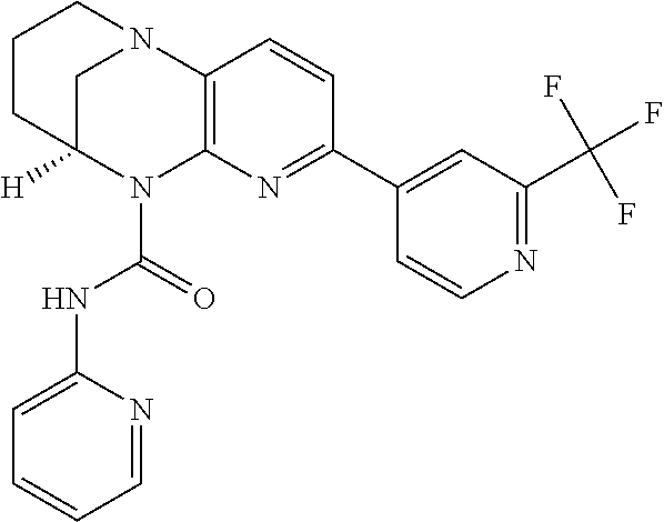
C1C2([H])N(C(=O)NC3=CC=CC=N3)C3=C(N1CCC2)C=CC(C1=CC(C(F)(F)F)=NC=C1)=N3
